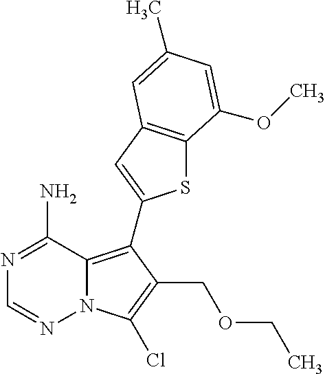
C1(N)=NC=NN2C1=C(C1=CC3=C(S1)C(OC)=CC(C)=C3)C(COCC)=C2Cl
